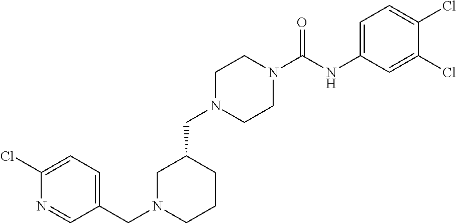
C1N(CC2CCCN(CC3=CC=C(Cl)N=C3)C2)CCN(C(NC2=CC=C(Cl)C(Cl)=C2)=O)C1
